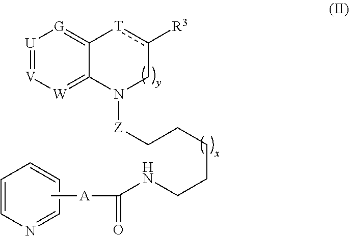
[U]1=[V][W]=C2C(=[G]1)[T]c([R3])CN2[Z]CCCCCNC([A]C)=O.C1=CN=CC=C1
